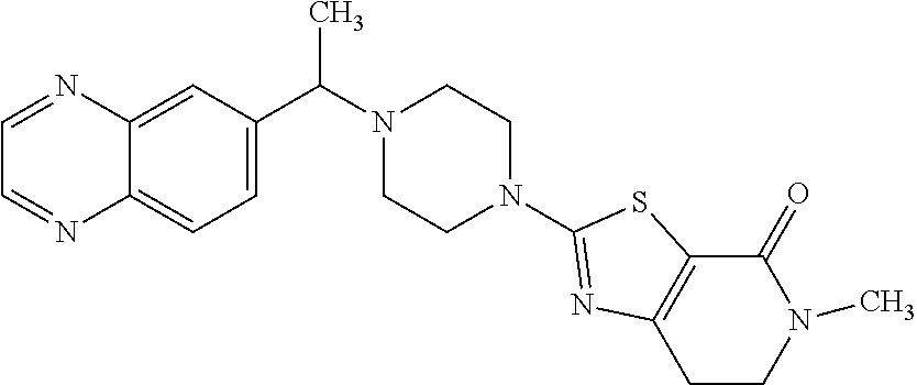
C12=CC(C(N3CCN(C4=NC5=C(C(=O)N(C)CC5)S4)CC3)C)=CC=C1N=CC=N2
